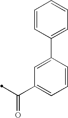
C1=CC(C2=CC(C(=O)C)=CC=C2)=CC=C1
